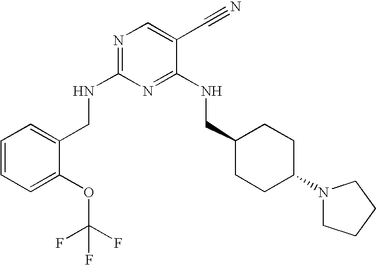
C1(CNC2=NC=C(C#N)C(NCC3CCC(N4CCCC4)CC3)=N2)=CC=CC=C1OC(F)(F)F
